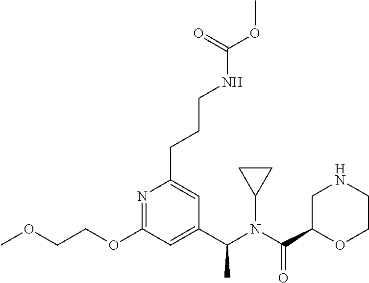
C1C(C(N(C(C2=CC(OCCOC)=NC(CCCNC(OC)=O)=C2)C)C2CC2)=O)OCCN1
